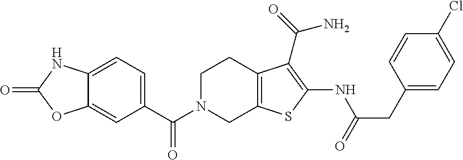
C1=C2C(=CC(C(N3CC4=C(CC3)C(C(=O)N)=C(NC(CC3=CC=C(Cl)C=C3)=O)S4)=O)=C1)OC(=O)N2
